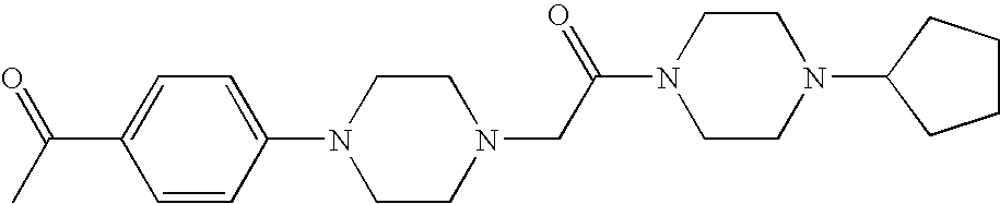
C1(N2CCN(CC(N3CCN(C4CCCC4)CC3)=O)CC2)=CC=C(C(C)=O)C=C1
